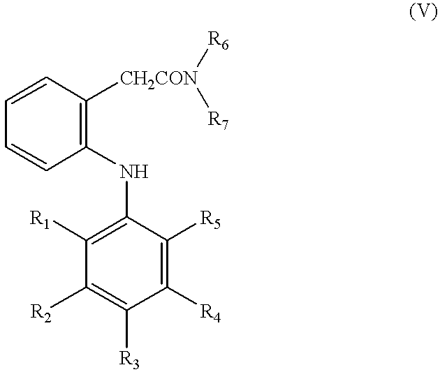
C1=CC([CH2CON]([R6])[R7])=C(NC2=C([R1])C([R2])=C([R3])C([R4])=C2[R5])C=C1
